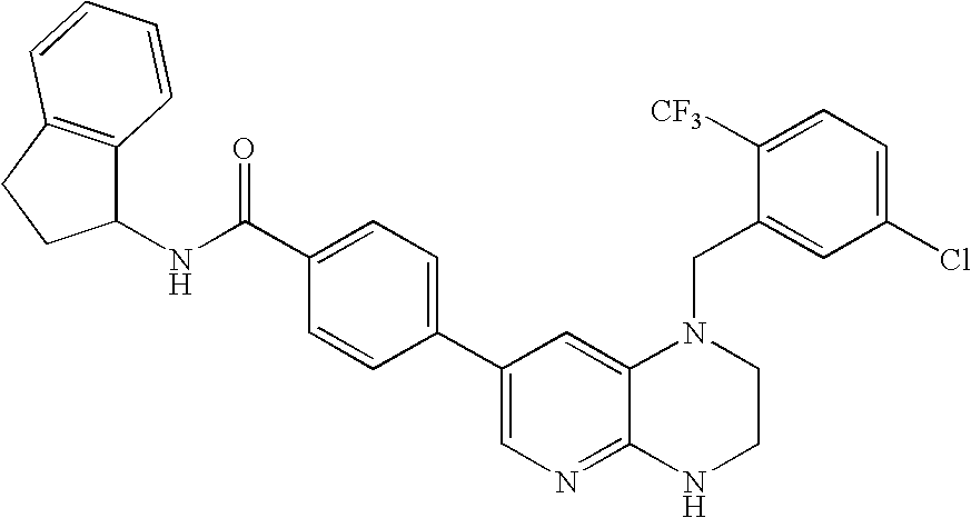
C1=C(C(NC2C3=C(CC2)C=CC=C3)=O)C=CC(C2=CN=C3C(=C2)N(CC2=CC(Cl)=CC=C2[CF3])CCN3)=C1
